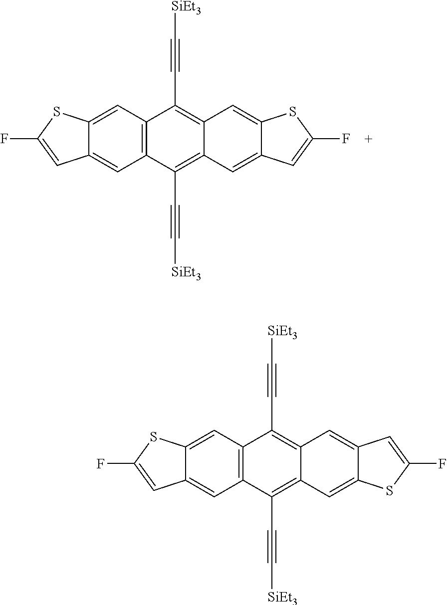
C12=C(C=C3C(=C1)C=C(F)S3)C(C#C[SiEt3])=C1C(=C2C#C[SiEt3])C=C2C(=C1)SC(F)=C2.C12=C(C=C3C(=C1)C=C(F)S3)C(C#C[SiEt3])=C1C(=C2C#C[SiEt3])C=C2C(=C1)C=C(F)S2
